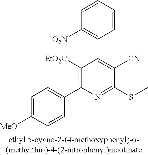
C1=CC([O2N])=C(C2=C([CN])C(SC)=NC(C3=CC=C([MeO])C=C3)=C2[EtO2C])C=C1
